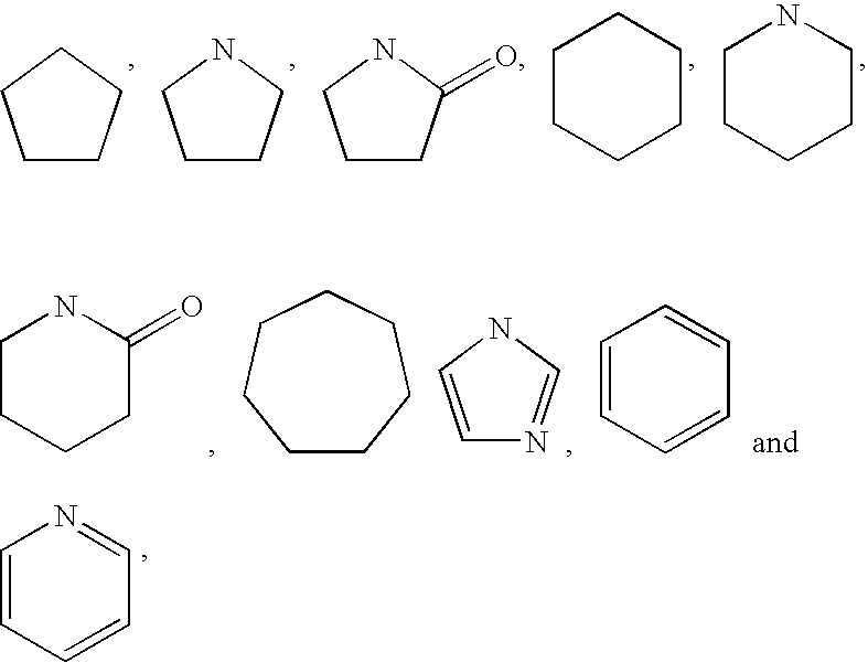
C1CCCC1.C1CCNC1.C1CC(=O)NC1.C1CCCCC1.C1CCCCN1.C1=CNC=N1.C1CCCC(=O)N1.C1CCCCCC1.C1=CC=CC=C1.C1=CC=CC=N1
